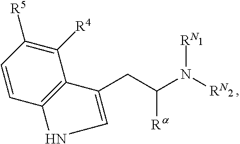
C1([R4])=C([R5])C=CC2=C1C(CC(N([RN])[RN])[Ra])=CN2
